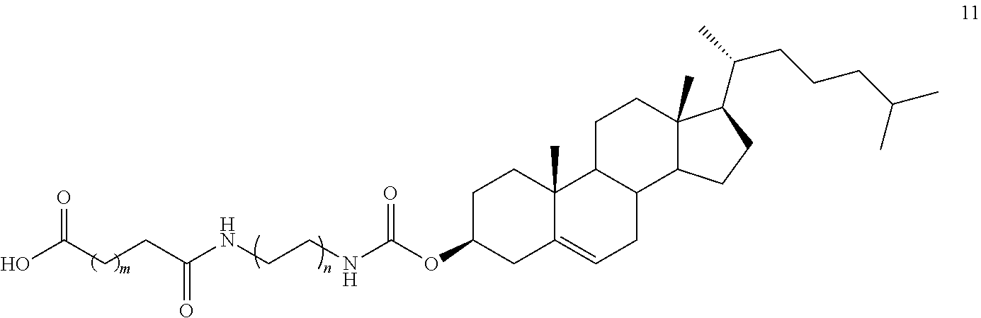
C1C(OC(NCCNC(CCC(O)=O)=O)=O)CC2=CCC3C(C2(C)C1)CCC1(C)C3CCC1C(C)CCCC(C)C
